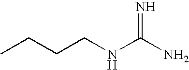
N=C(N)NCCCC
